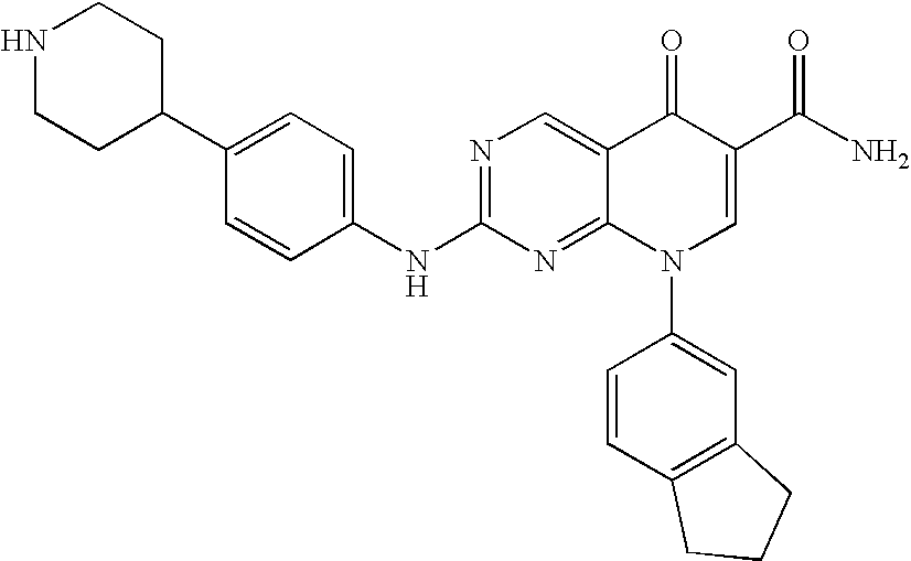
C1CC(C2=CC=C(NC3=NC=C4C(=N3)N(C3=CC5=C(C=C3)CCC5)C=C(C(=O)N)C4=O)C=C2)CCN1
